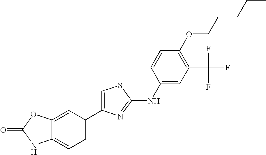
C1(C2=CSC(NC3=CC(C(F)(F)F)=C(OCCCCC)C=C3)=N2)=CC=C2C(=C1)OC(=O)N2
